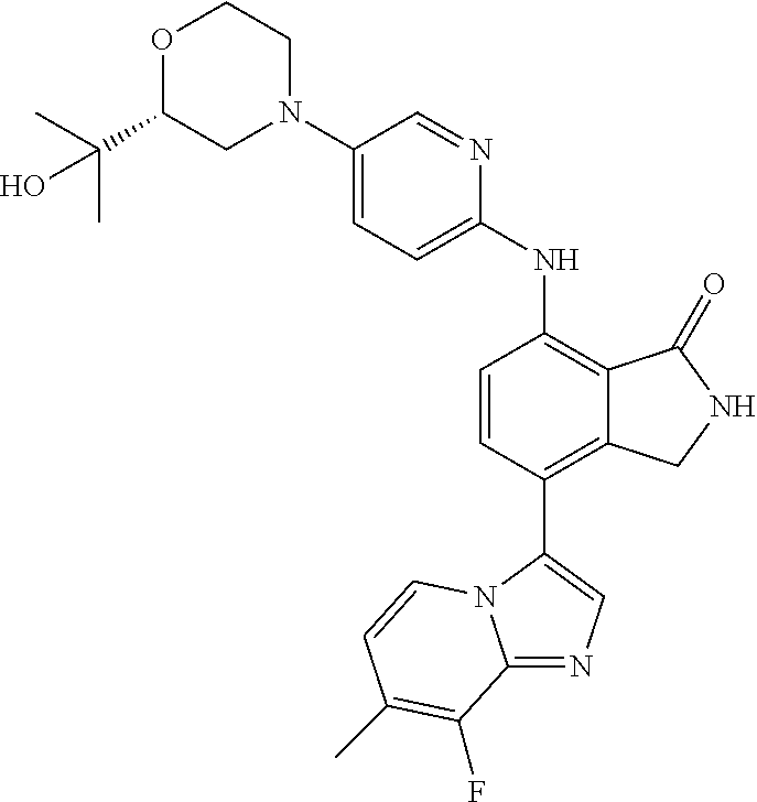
C1(N2CCOC(C(C)(C)O)C2)=CC=C(NC2=C3C(=C(C4=CN=C5N4C=CC(C)=C5F)C=C2)CNC3=O)N=C1
